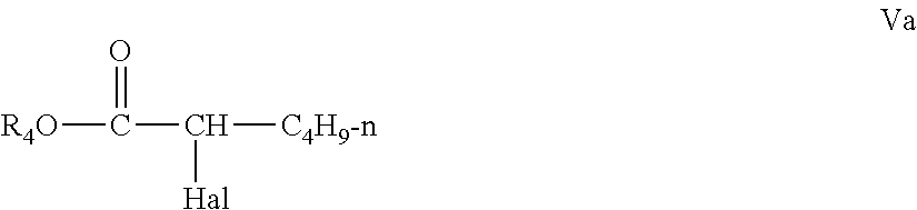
[R4O]C(C([C4H9-n])[Hal])=O
